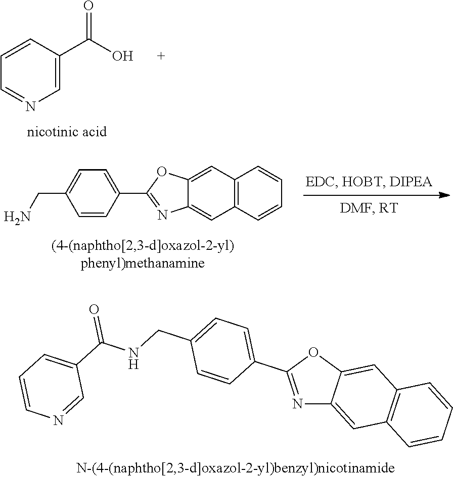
C1=C(C(O)=O)C=CC=N1.C1=CC(C2=NC3=CC4=C(C=C3O2)C=CC=C4)=CC=C1CN.N1=C(C2=CC=C(CNC(C3=CC=CN=C3)=O)C=C2)OC2=CC3=C(C=C12)C=CC=C3
